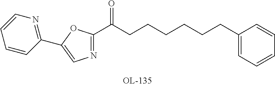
C1=CC(C2=CN=C(C(CCCCCCC3=CC=CC=C3)=O)O2)=NC=C1
